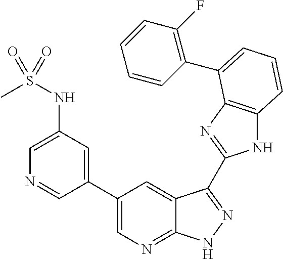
C1(C2=CN=C3C(=C2)C(C2=NC4=C(N2)C=CC=C4C2=C(F)C=CC=C2)=NN3)=CC(NS(C)(=O)=O)=CN=C1
